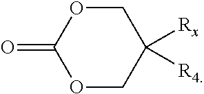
O1CC([Rx])([R4])COC1=O
